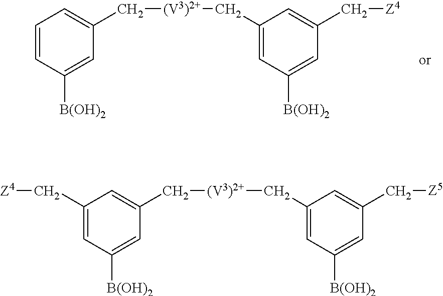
C1=CC([B(OH)2])=CC(C[(V3)2+]CC2=CC([B(OH)2])=CC(C[Z4])=C2)=C1.C1(C[Z4])=CC([B(OH)2])=CC(C[(V3)2+]CC2=CC([B(OH)2])=CC(C[Z5])=C2)=C1
